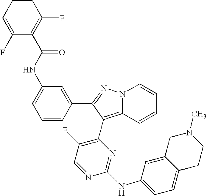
C1=CC=C(F)C(C(NC2=CC=CC(C3=NN4C(=C3C3=C(F)C=NC(NC5=CC=C6C(=C5)CN(C)CC6)=N3)C=CC=C4)=C2)=O)=C1F
